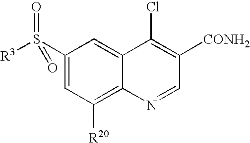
C1(S([R3])(=O)=O)=CC([R20])=C2C(=C1)C(Cl)=C([CONH2])C=N2
